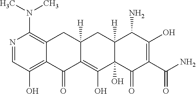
C12=C(O)C=NC(N(C)C)=C1CC1([H])C(=C(O)C3(O)C([H])(C1)C(N)C(O)=C(C(N)=O)C3=O)C2=O
